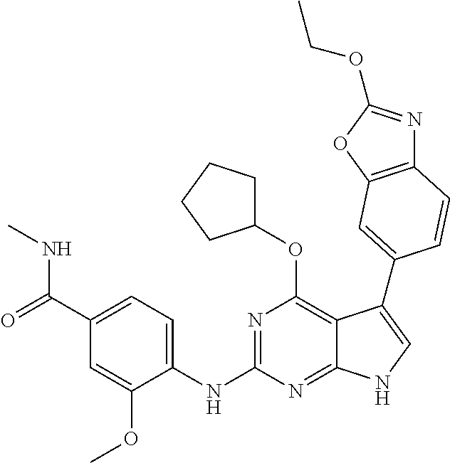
C12=C(OC(OCC)=N1)C=C(C1=CNC3=NC(NC4=CC=C(C(=O)NC)C=C4OC)=NC(OC4CCCC4)=C31)C=C2
